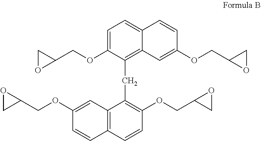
C1=C(OCC2CO2)C(CC2=C(OCC3CO3)C=CC3=C2C=C(OCC2CO2)C=C3)=C2C(=C1)C=CC(OCC1CO1)=C2
